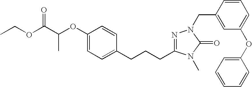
C(C(OCC)=O)(OC1=CC=C(CCCC2=NN(CC3=CC(OC4=CC=CC=C4)=CC=C3)C(=O)N2C)C=C1)C
